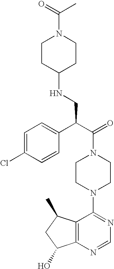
C(N1CCN(C2=NC=NC3=C2C(C)CC3O)CC1)(C(C1=CC=C(Cl)C=C1)CNC1CCN(C(=O)C)CC1)=O
